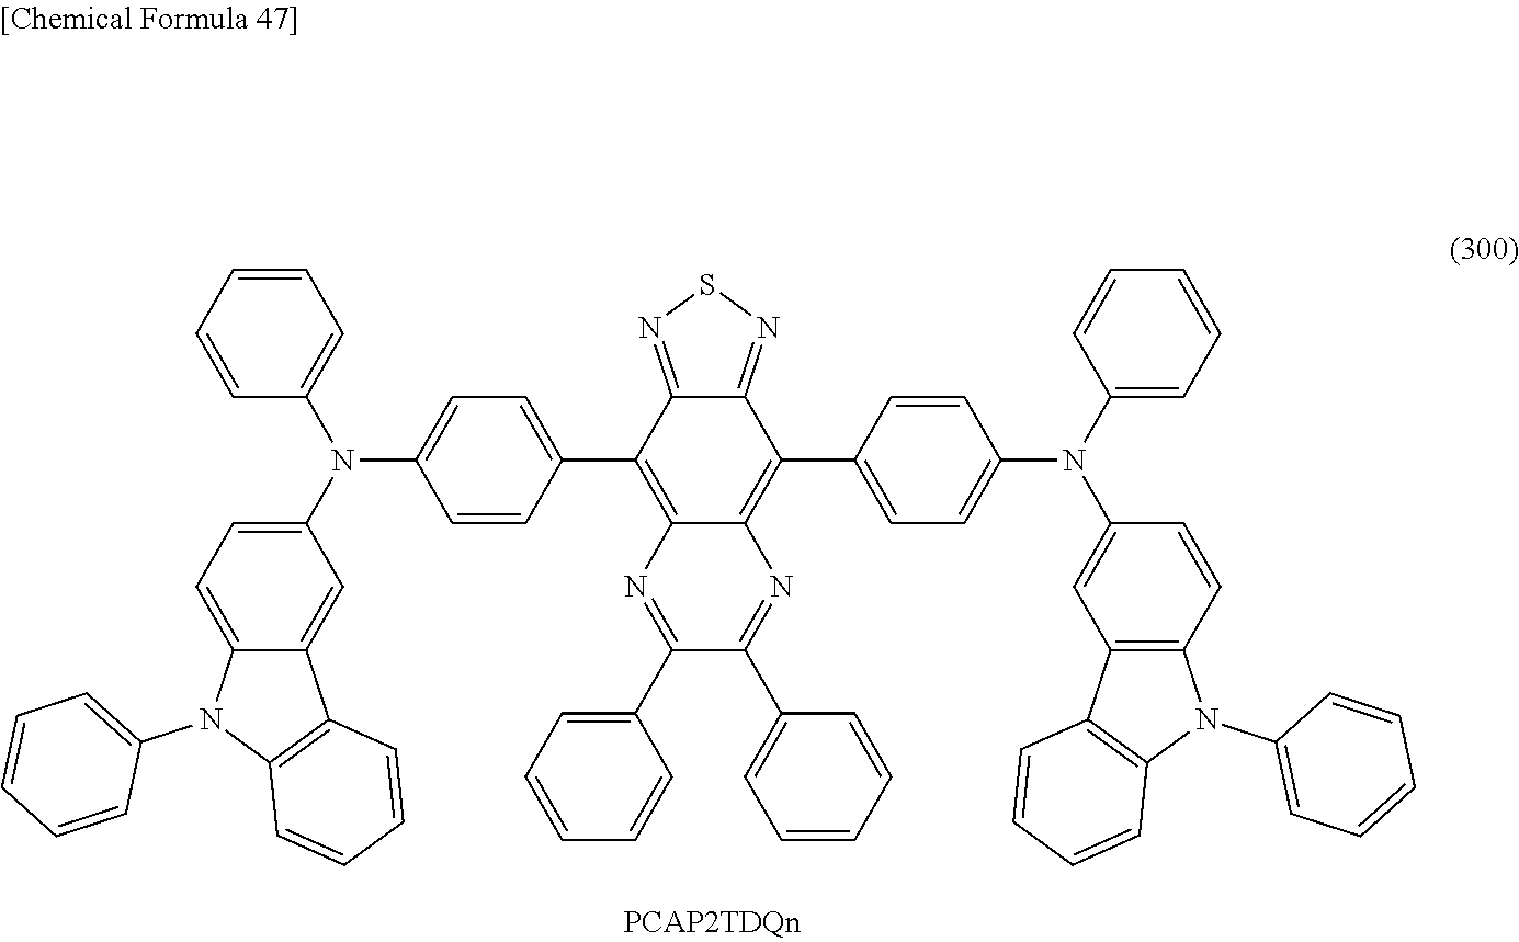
C12=NSN=C1C(C1=CC=C(N(C3=CC=C4C(=C3)C3=C(N4C4=CC=CC=C4)C=CC=C3)C3=CC=CC=C3)C=C1)=C1C(=C2C2=CC=C(N(C3=CC=CC=C3)C3=CC4=C(C=C3)N(C3=CC=CC=C3)C3=C4C=CC=C3)C=C2)N=C(C2=CC=CC=C2)C(C2=CC=CC=C2)=N1
